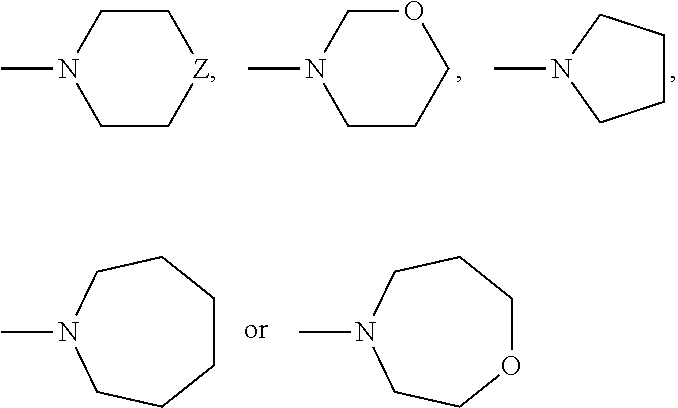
C1CN(C)CC[Z]1.O1CN(C)CCC1.N1(C)CCCC1.C1CCCN(C)CC1.O1CCCN(C)CC1
